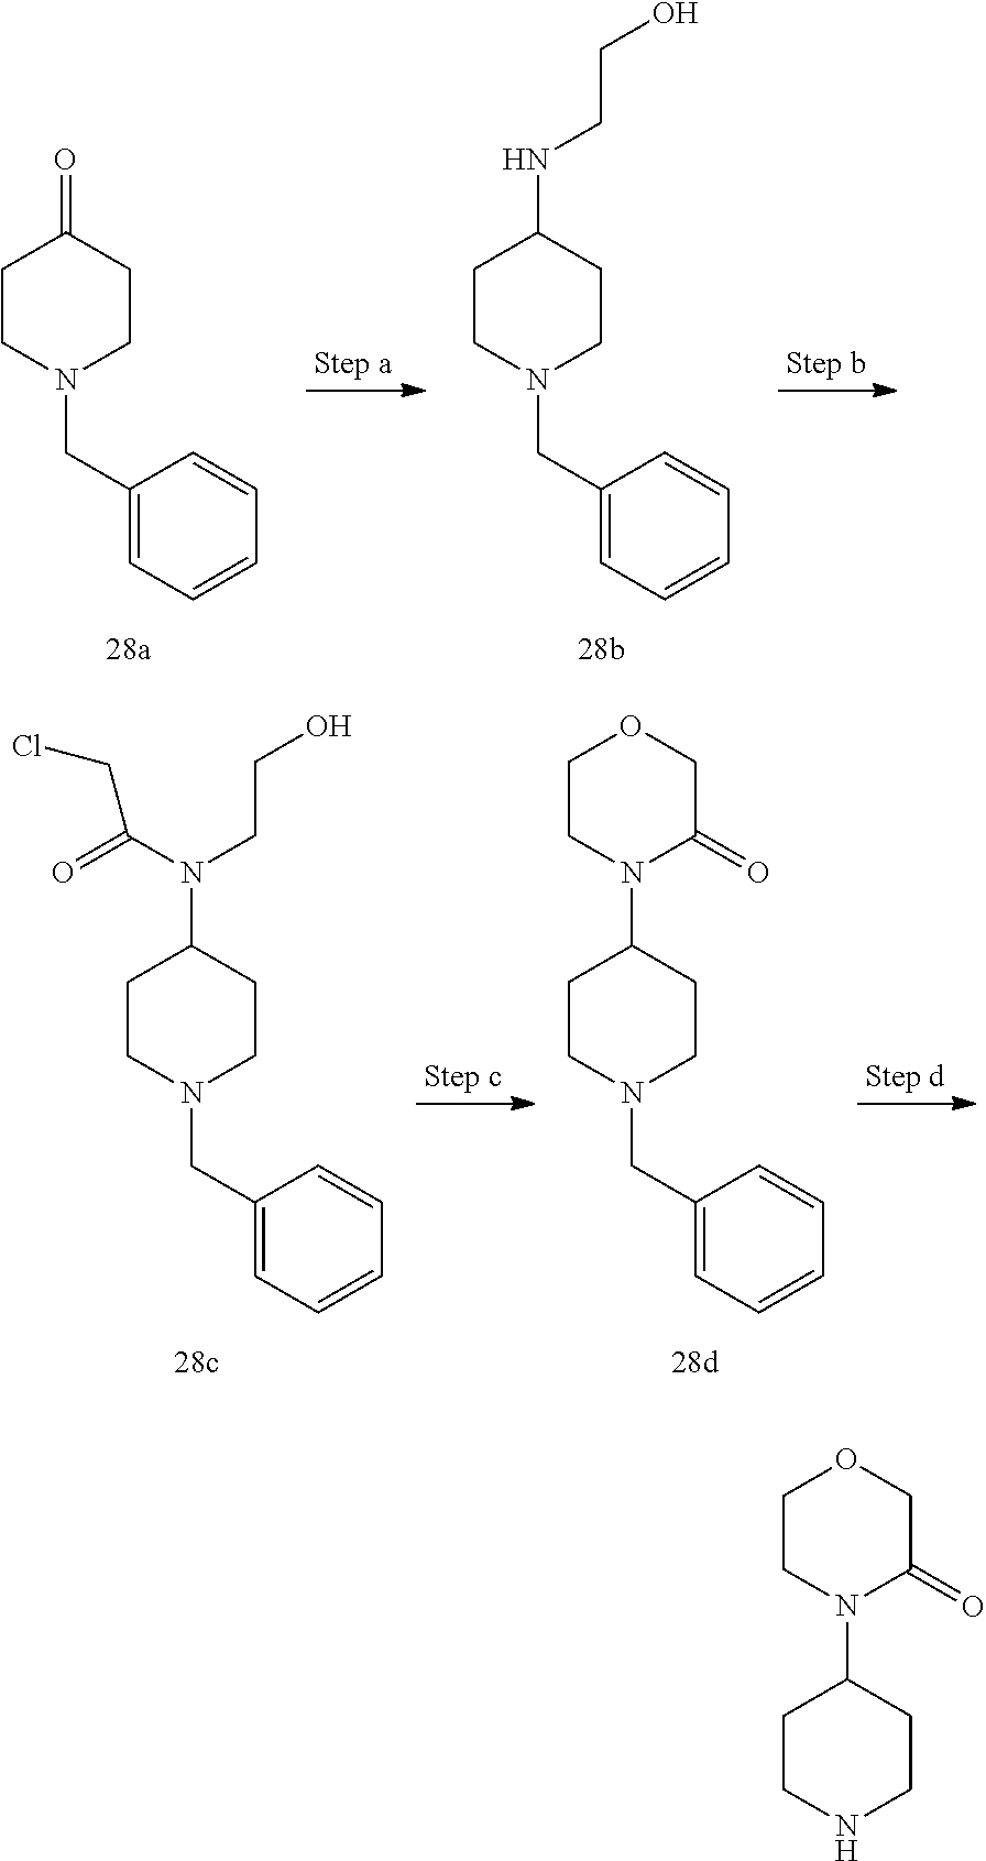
C1CN(CC2=CC=CC=C2)CCC1=O.C1CN(CC2=CC=CC=C2)CCC1NCCO.C1CN(CC2=CC=CC=C2)CCC1N(CCO)C(=O)CCl.C1CN(CC2=CC=CC=C2)CCC1N1C(=O)COCC1.C1CNCCC1N1C(=O)COCC1
